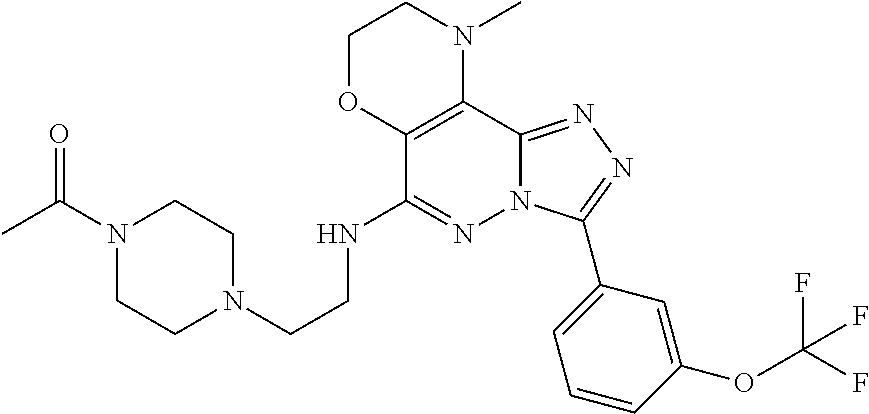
C1(NCCN2CCN(C(C)=O)CC2)=NN2C(=NN=C2C2=CC=CC(OC(F)(F)F)=C2)C2=C1OCCN2C
